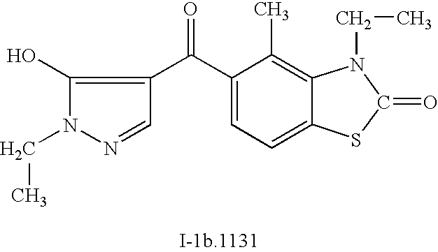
C1(O)=C(C(C2=CC=C3C(=C2C)N(CC)C(=O)S3)=O)C=NN1CC
